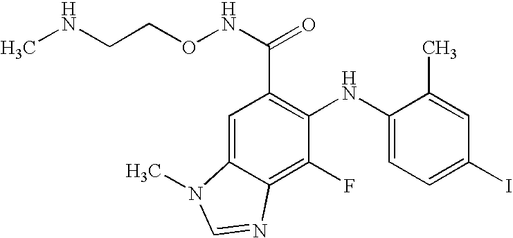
C(C1=C(NC2=CC=C(I)C=C2C)C(F)=C2C(=C1)N(C)C=N2)(NOCCNC)=O
